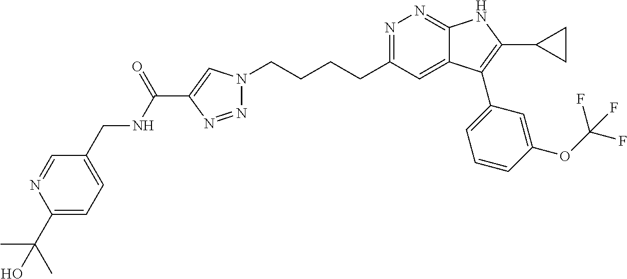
N1=C(CCCCN2N=NC(C(NCC3=CC=C(C(C)(C)O)N=C3)=O)=C2)C=C2C(=N1)NC(C1CC1)=C2C1=CC=CC(OC(F)(F)F)=C1
